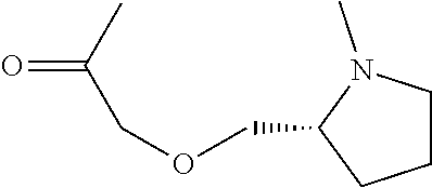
CC(COCC1N(C)CCC1)=O
